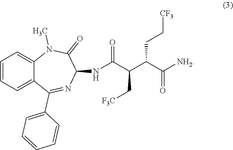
C1=CC=C2C(=C1)N(C)C(=O)C(NC(C(C(C([NH2])=O)CC[CF3])C[F3C])=O)N=C2C1=CC=CC=C1
